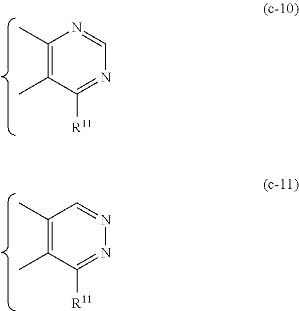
C1(C)=C(C)C([R11])=NC=N1.C1(C)=C(C)C([R11])=NN=C1
